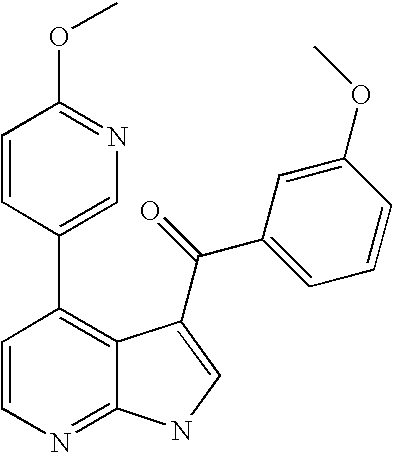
C1=CN=C2C(=C1C1=CN=C(OC)C=C1)C(C(C1=CC=CC(OC)=C1)=O)=CN2
